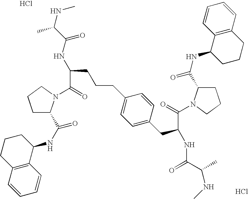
Cl.Cl.C1(NC(=O)C2CCCN2C(C(NC(C(NC)C)=O)CCCC2=CC=C(CC(NC(C(NC)C)=O)C(=O)N3C(C(=O)NC4CCCC5=C4C=CC=C5)CCC3)C=C2)=O)CCCC2=C1C=CC=C2
